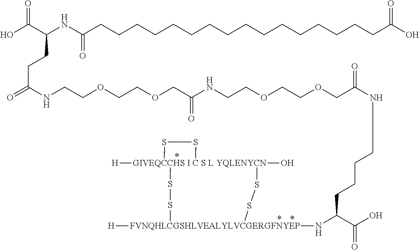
[GIVEQCCHS I C S L YQLENYCN]12([H])(O)(SS[FVNQHLCGSHLVEALYLVCGERGFNYEP]([H])(NC(C(O)=O)CCCCNC(COCCOCCNC(COCCOCCNC(=O)CCC(C(O)=O)NC(CCCCCCCCCCCCCCCCC(O)=O)=O)=O)=O)SS1)SS2
